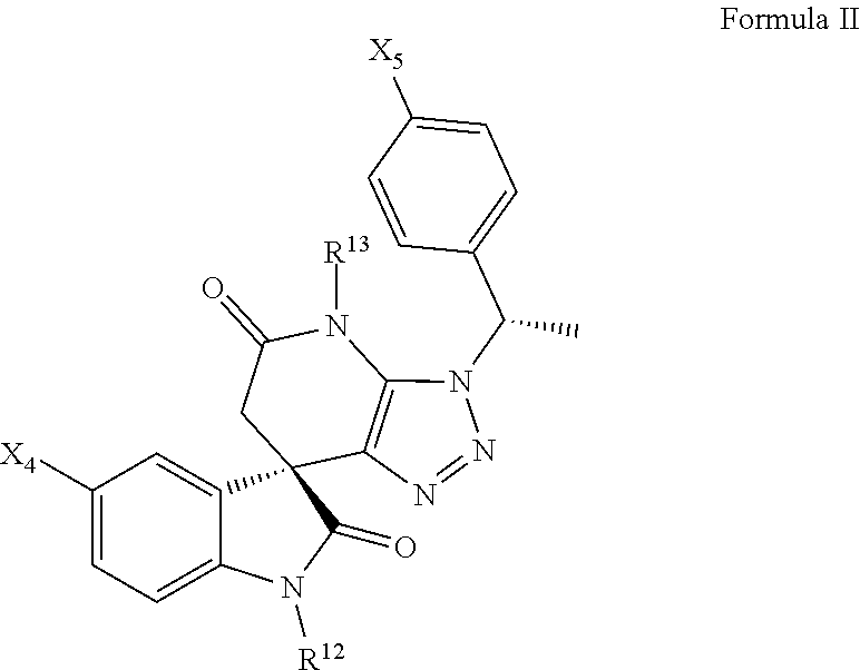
C1([X5])=CC=C(C(N2C3=C(N=N2)C2(C4=CC([X4])=CC=C4N([R12])C2=O)CC(=O)N3[R13])C)C=C1
